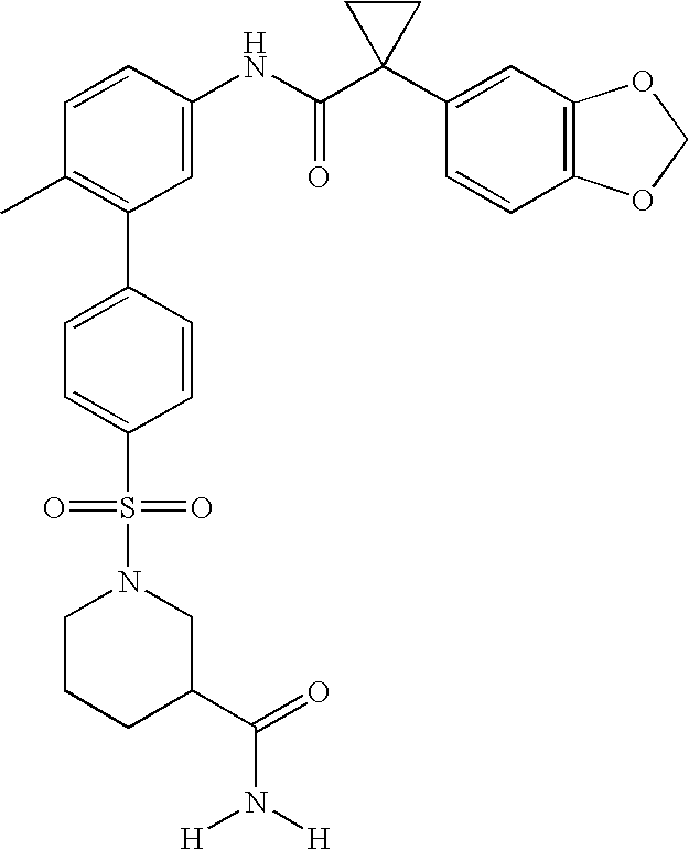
C1(NC(C2(C3=CC4=C(C=C3)OCO4)CC2)=O)=CC(C2=CC=C(S(=O)(=O)N3CC(C(=O)N([H])[H])CCC3)C=C2)=C(C)C=C1
